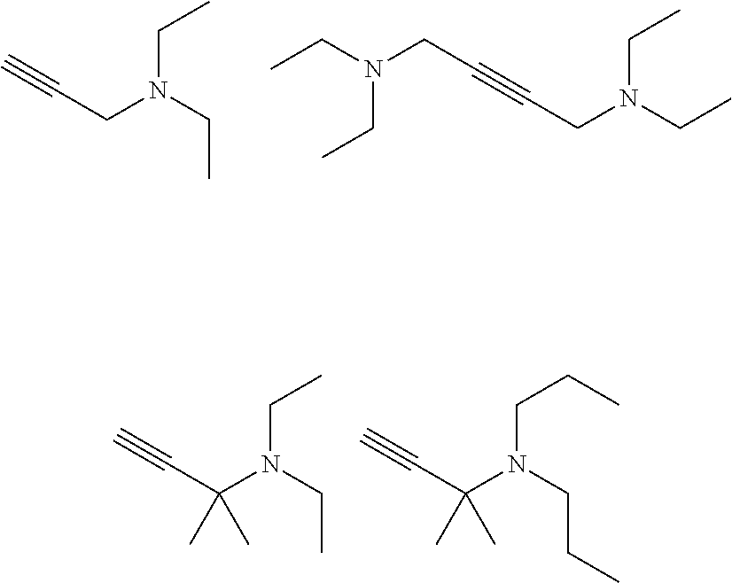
C#CCN(CC)CC.CCN(CC#CCN(CC)CC)CC.C#CC(N(CC)CC)(C)C.C#CC(N(CCC)CCC)(C)C
